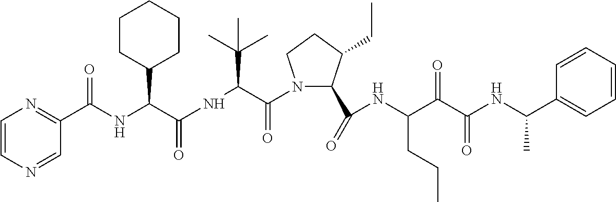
N(C(C(=O)N1C(C(=O)NC(C(C(NC(C2=CC=CC=C2)C)=O)=O)CCC)C(CC)CC1)C(C)(C)C)C(=O)C(C1CCCCC1)NC(=O)C1=NC=CN=C1
